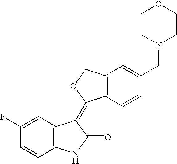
C1=C(F)C=CC2=C1C(=C1C3=C(C=C(CN4CCOCC4)C=C3)CO1)C(=O)N2
